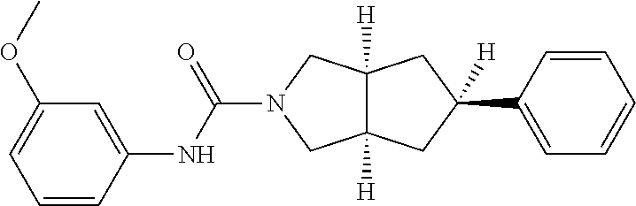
C1=CC(NC(=O)N2CC3([H])C([H])(C2)CC([H])(C2=CC=CC=C2)C3)=CC(OC)=C1
